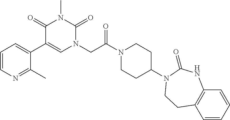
C1=CN=C(C)C(C2=CN(CC(N3CCC(N4C(=O)NC5=C(C=CC=C5)CC4)CC3)=O)C(=O)N(C)C2=O)=C1
